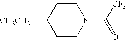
[CH2CH2]C1CCN(C([CF3])=O)CC1
